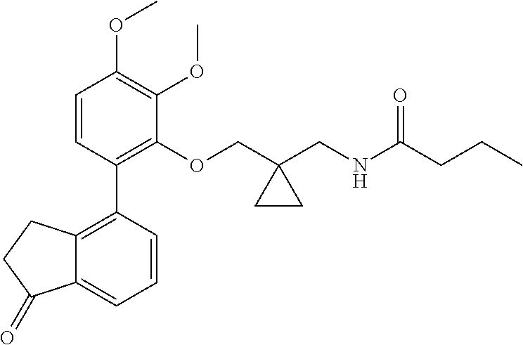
COC1=C(OC)C(OCC2(CNC(CCC)=O)CC2)=C(C2=C3C(=CC=C2)C(=O)CC3)C=C1
